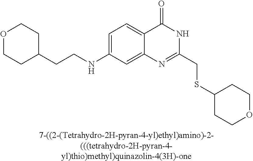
[7-((2-(Tetrahydro-2H-pyran-4-yl)ethyl)amino)-2-(((tetrahydro-2H-pyran-4-yl)thio)methyl)quinazolin-4(3H)-one].C1(NCCC2CCOCC2)=CC=C2C(=C1)N=C(CSC1CCOCC1)NC2=O
